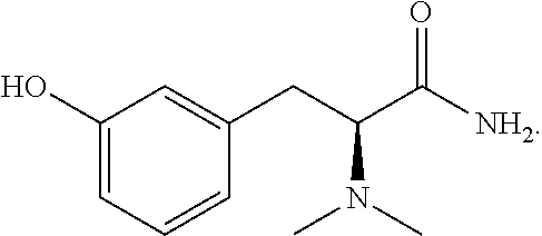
C1(O)=CC=CC(CC(C([NH2])=O)N(C)C)=C1
